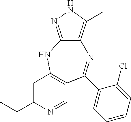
C1=C(CC)N=CC2=C1NC1=NNC(C)=C1N=C2C1=CC=CC=C1Cl
